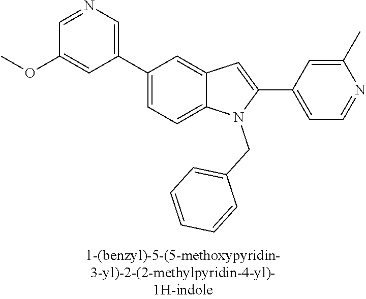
C1(C2=CC=C3C(=C2)C=C(C2=CC=NC(C)=C2)N3CC2=CC=CC=C2)=CN=CC(OC)=C1
